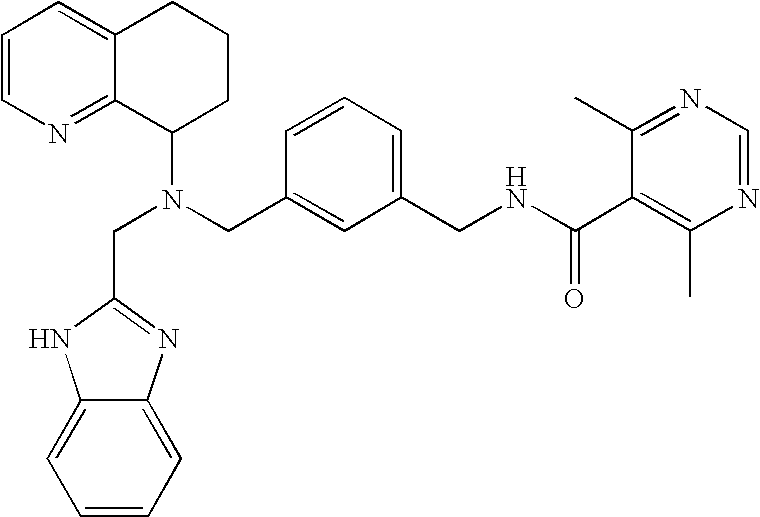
N(CC1=CC(CNC(C2=C(C)N=CN=C2C)=O)=CC=C1)(C1CCCC2=CC=CN=C12)CC1=NC2=CC=CC=C2N1
